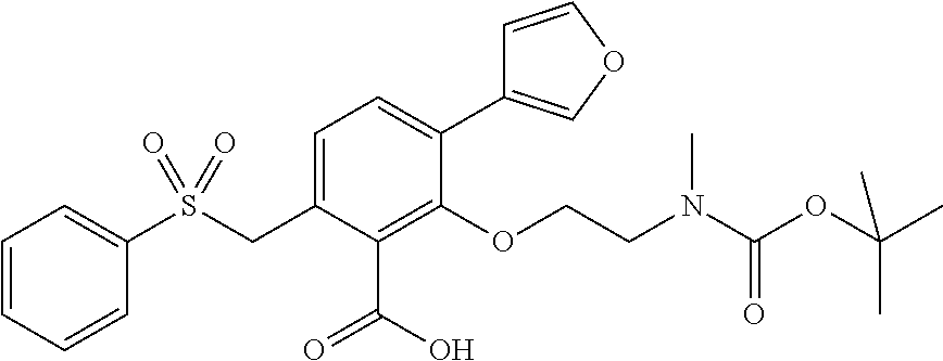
C1=CC=CC(S(CC2=CC=C(C3=COC=C3)C(OCCN(C(OC(C)(C)C)=O)C)=C2C(=O)O)(=O)=O)=C1
